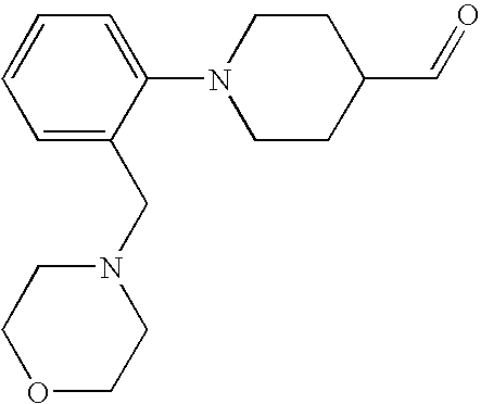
O1CCN(CC2=CC=CC=C2N2CCC(C=O)CC2)CC1
